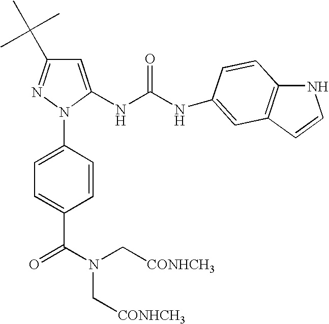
C1=C(NC(NC2=CC3=C(NC=C3)C=C2)=O)N(C2=CC=C(C(N(C[CONHCH3])C[CONHCH3])=O)C=C2)N=C1C(C)(C)C
